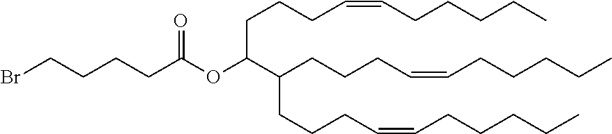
BrCCCCC(OC(CCCC=CCCCCC)C(CCCC=CCCCCC)CCCC=CCCCCC)=O
